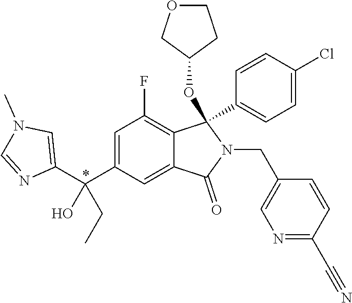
C1=C(C(C2=CN(C)C=N2)(O)CC)C=C2C(=C1F)C(C1=CC=C(Cl)C=C1)(OC1CCOC1)N(CC1=CN=C(C#N)C=C1)C2=O
